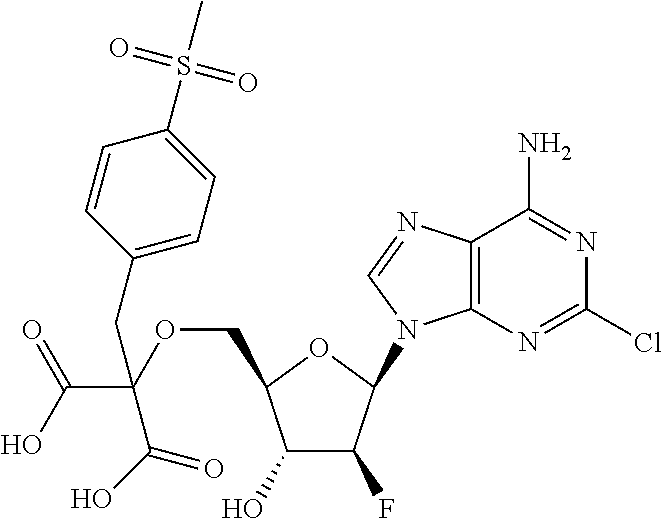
C1(O)C(F)C(N2C3=C(N=C2)C(N)=NC(Cl)=N3)OC1COC(C(O)=O)(C(O)=O)CC1=CC=C(S(C)(=O)=O)C=C1
